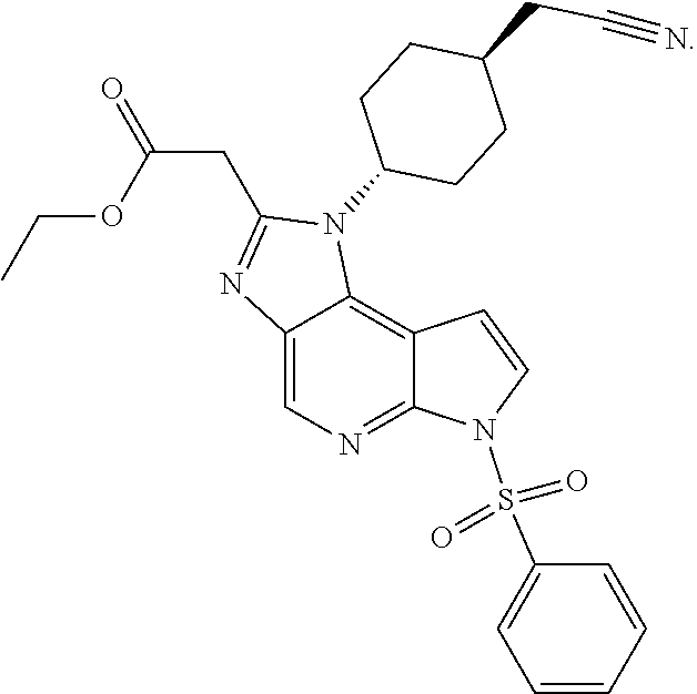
C12=CN=C3C(=C1N(C1CCC(CC#N)CC1)C(CC(=O)OCC)=N2)C=CN3S(C1=CC=CC=C1)(=O)=O
